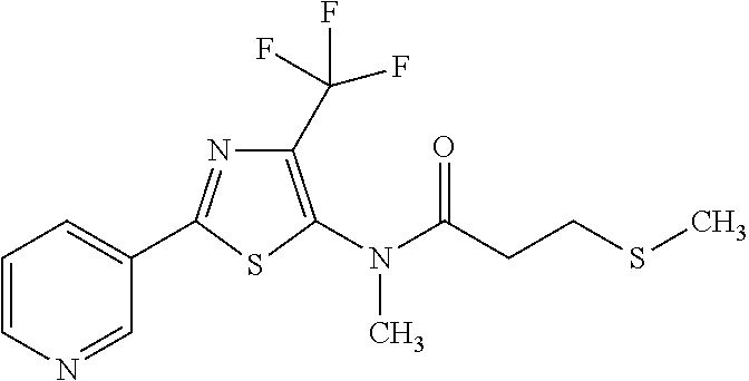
C1=CC=C(C2=NC(C(F)(F)F)=C(N(C(CCSC)=O)C)S2)C=N1
